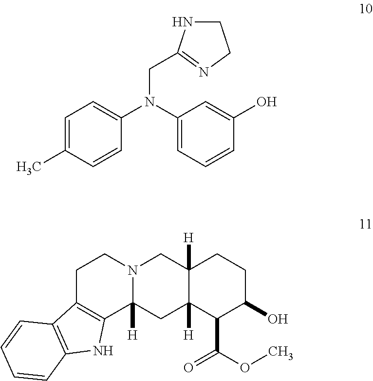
C1=C(C)C=CC(N(C2=CC=CC(O)=C2)CC2=NCCN2)=C1.C1C2=C(C3([H])N(C1)CC1([H])C([H])(C3)C(C(OC)=O)C(O)CC1)NC1=C2C=CC=C1
